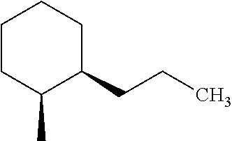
C1CC(C)C(CCC)CC1
